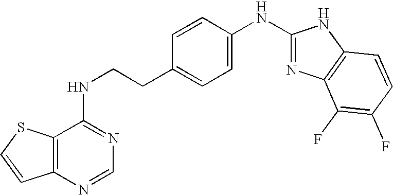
C1=CC(NC2=NC3=C(N2)C=CC(F)=C3F)=CC=C1CCNC1=NC=NC2=C1SC=C2
